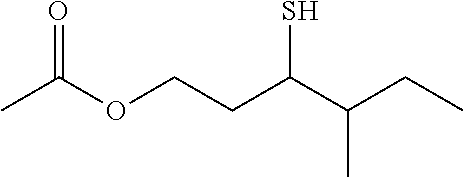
SC(C(CC)C)CCOC(C)=O
